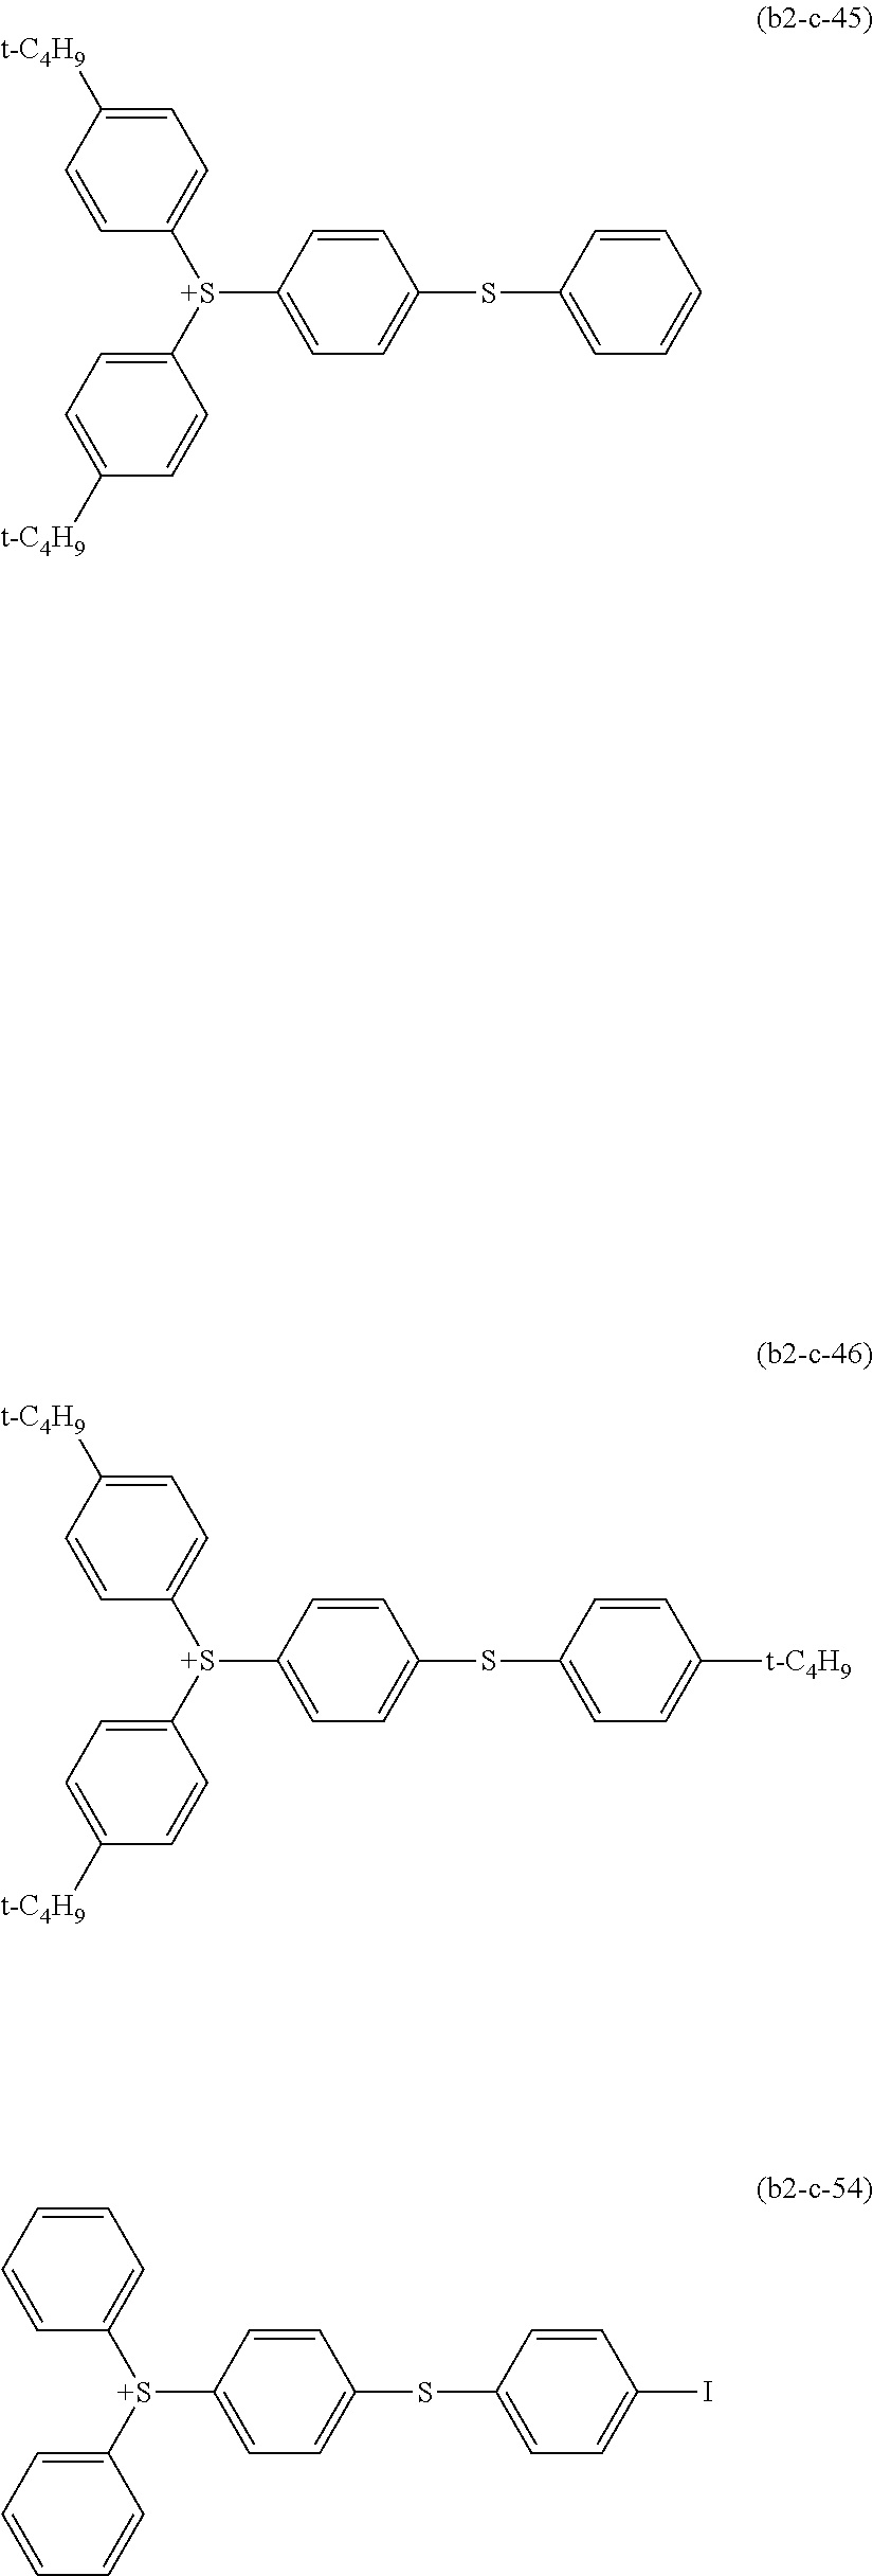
C1=CC([S+](C2=CC=C(SC3=CC=CC=C3)C=C2)C2=CC=C([t-C4H9])C=C2)=CC=C1[t-C4H9].C1=CC([S+](C2=CC=C(SC3=CC=C([t-C4H9])C=C3)C=C2)C2=CC=C([t-C4H9])C=C2)=CC=C1[t-C4H9].C1=CC([S+](C2=CC=C(SC3=CC=C(I)C=C3)C=C2)C2=CC=CC=C2)=CC=C1
